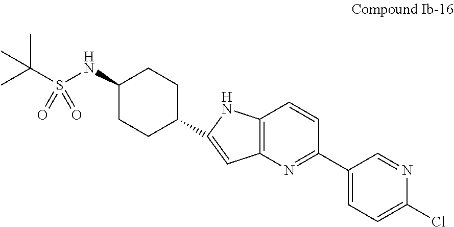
C1(NS(C(C)(C)C)(=O)=O)CCC(C2=CC3=C(C=CC(C4=CC=C(Cl)N=C4)=N3)N2)CC1
